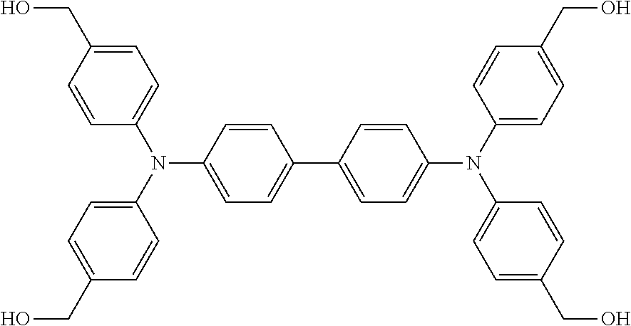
C1(N(C2=CC=C(CO)C=C2)C2=CC=C(CO)C=C2)=CC=C(C2=CC=C(N(C3=CC=C(CO)C=C3)C3=CC=C(CO)C=C3)C=C2)C=C1
